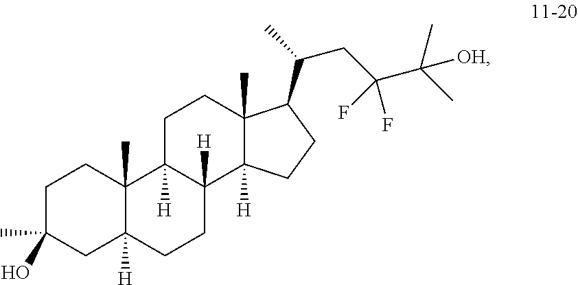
C1C(C)(O)CC2([H])C(C)(C1)C1([H])C([H])(CC2)C2([H])C(C)(CC1)C(C(CC(C(C)(C)[OH])(F)F)C)CC2
